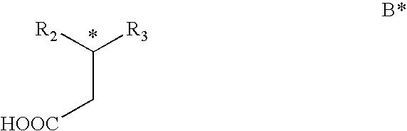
[R2]C([R3])C[HOOC]
